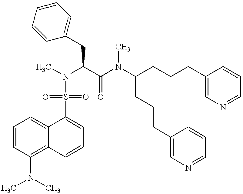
C(C(N(C(CCCC1=CN=CC=C1)CCCC1=CN=CC=C1)C)=O)(N(C)S(=O)(=O)C1=CC=CC2=C(N(C)C)C=CC=C12)CC1=CC=CC=C1
